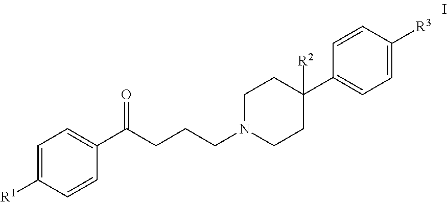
C1=C([R1])C=CC(C(CCCN2CCC(C3=CC=C([R3])C=C3)([R2])CC2)=O)=C1
